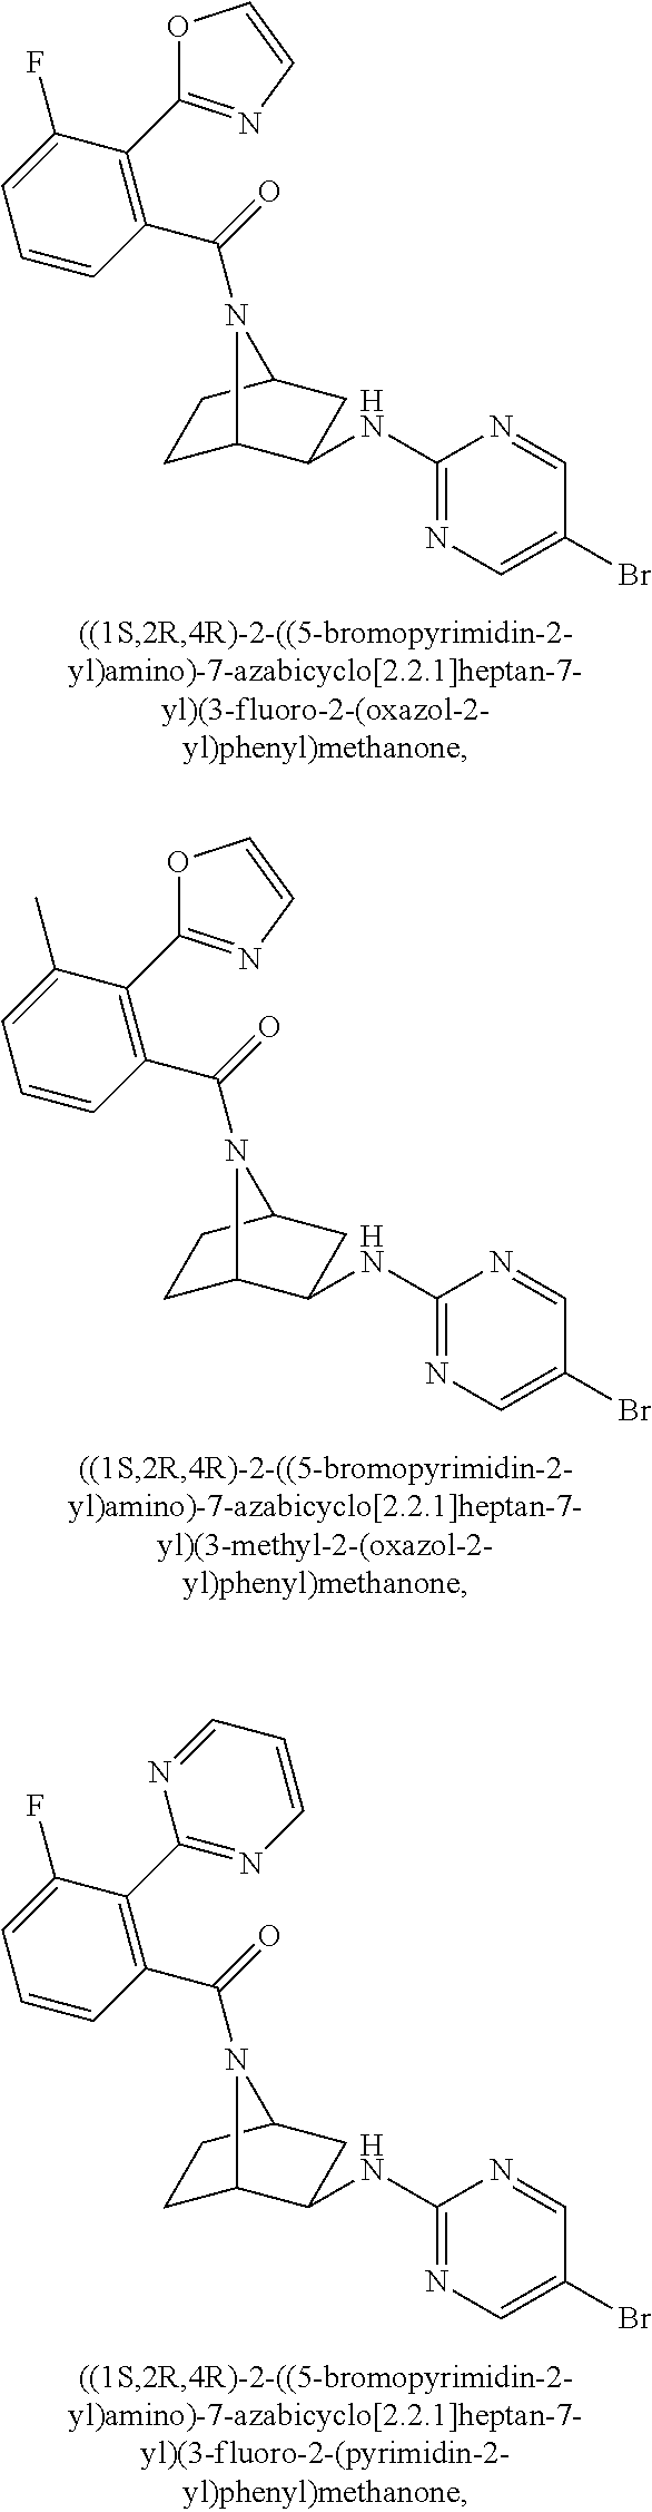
C(=O)(N1C2CCC1CC2NC1=NC=C(Br)C=N1)C1=C(C2=NC=CO2)C(F)=CC=C1.C(=O)(N1C2CCC1CC2NC1=NC=C(Br)C=N1)C1=C(C2=NC=CO2)C(C)=CC=C1.C(=O)(N1C2CCC1CC2NC1=NC=C(Br)C=N1)C1=C(C2=NC=CC=N2)C(F)=CC=C1
